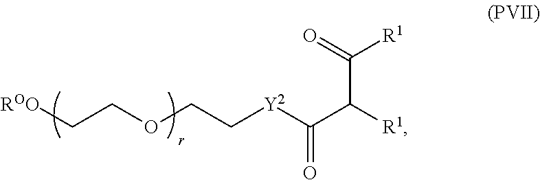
C(COCC[Y2]C(C([R1])C([R1])=O)=O)[ROO]
